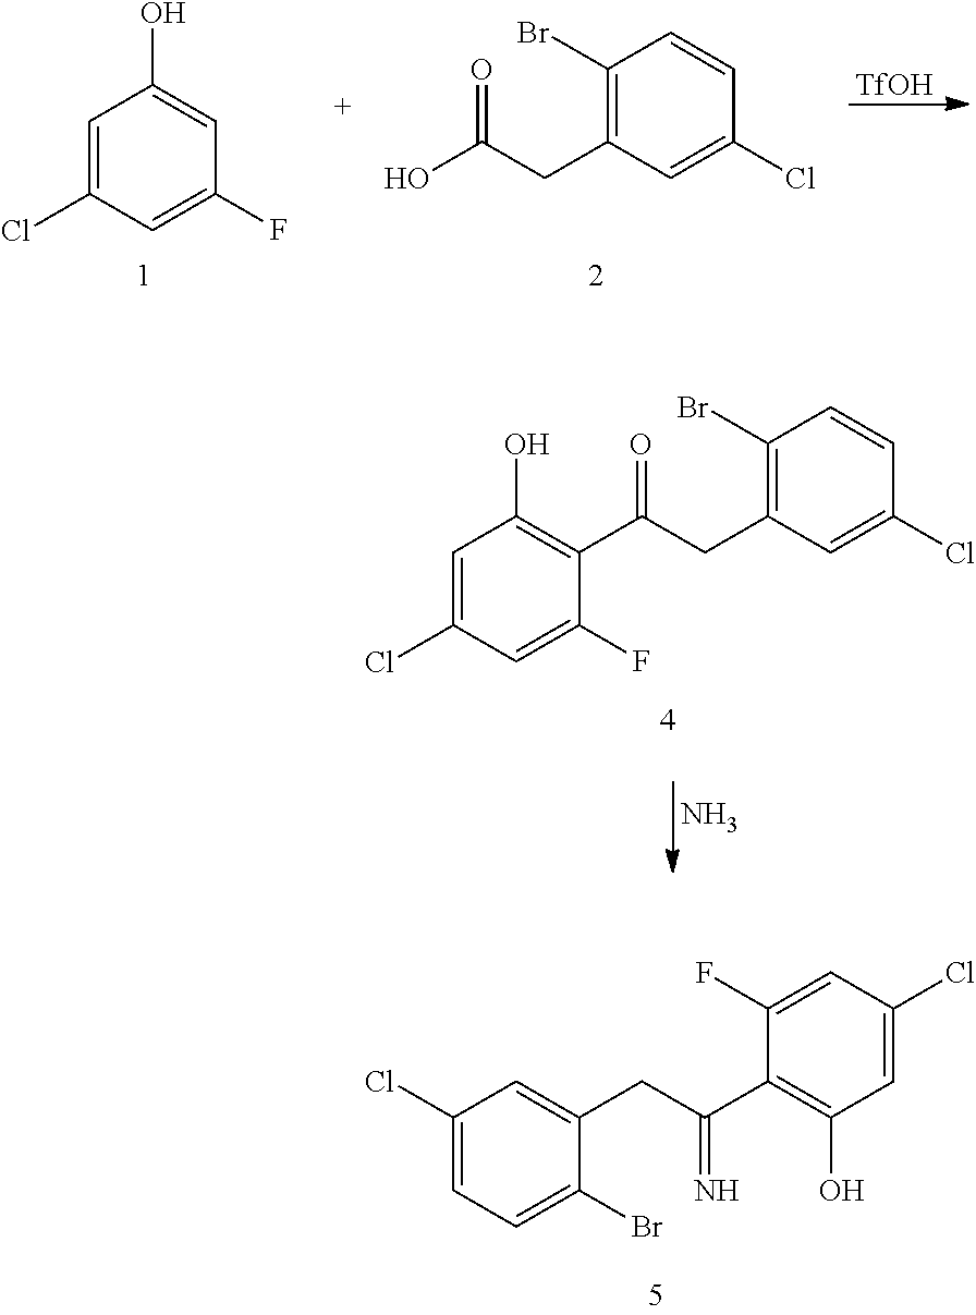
C1=C(Cl)C=C(F)C=C1O.C1(Br)=C(CC(O)=O)C=C(Cl)C=C1.[TfOH].C1(Br)=C(CC(=O)C2=C(O)C=C(Cl)C=C2F)C=C(Cl)C=C1.N.C1(Cl)=CC=C(Br)C(CC(C2=C(O)C=C(Cl)C=C2F)=N)=C1
